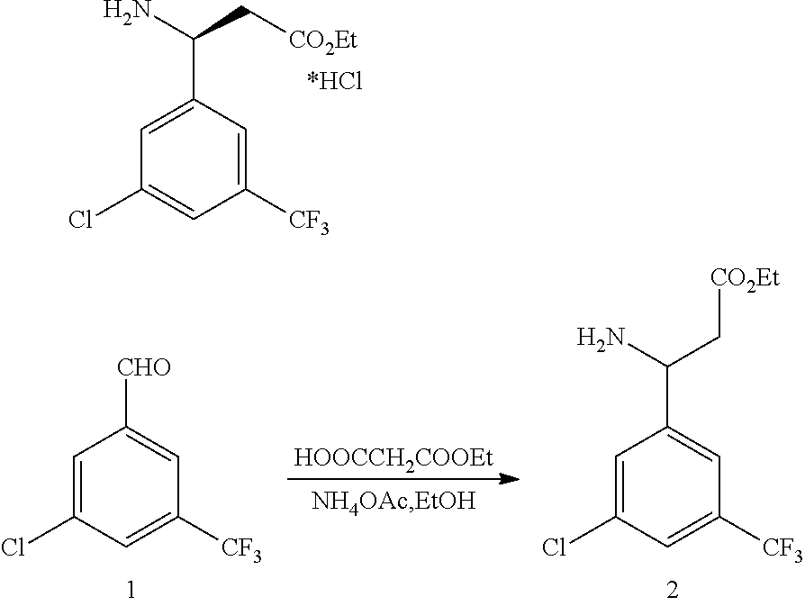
C1(C(N)C[CO2Et])=CC(Cl)=CC([CF3])=C1.C1([CHO])=CC([CF3])=CC(Cl)=C1.[HOOCCH2COOEt].C1(C(C[CO2Et])N)=CC([CF3])=CC(Cl)=C1
